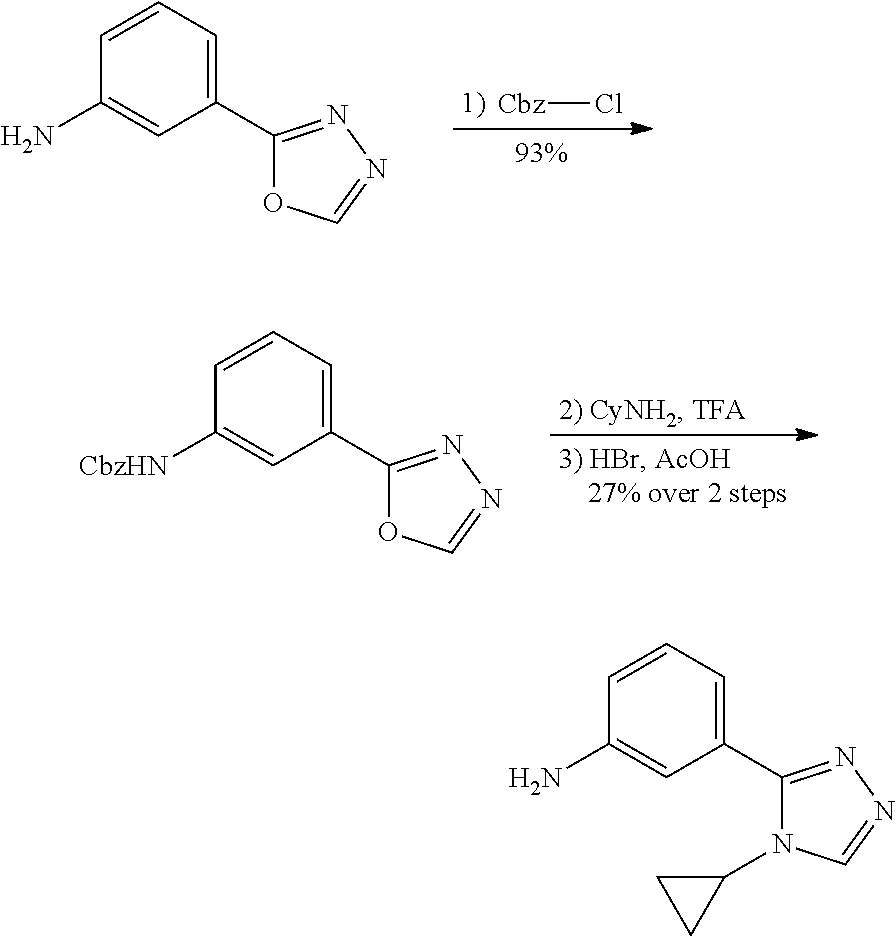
[Cbz]Cl.C1=CC=C(C2=NN=CO2)C=C1N.C1=CC=C(C2=NN=CO2)C=C1[CbzHN].C1=CC=C(C2=NN=CN2C2CC2)C=C1N
